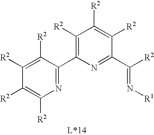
C1([R2])=C(C2=NC([R2])=C([R2])C([R2])=C2[R2])N=C(C([R2])=N[R1])C([R2])=C1[R2]
